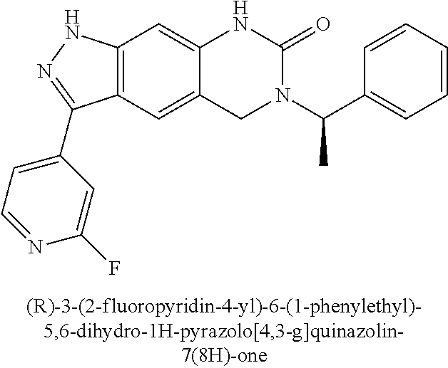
C12=C(C=C3C(=C1)NC(=O)N(C(C1=CC=CC=C1)C)C3)C(C1=CC=NC(F)=C1)=NN2
